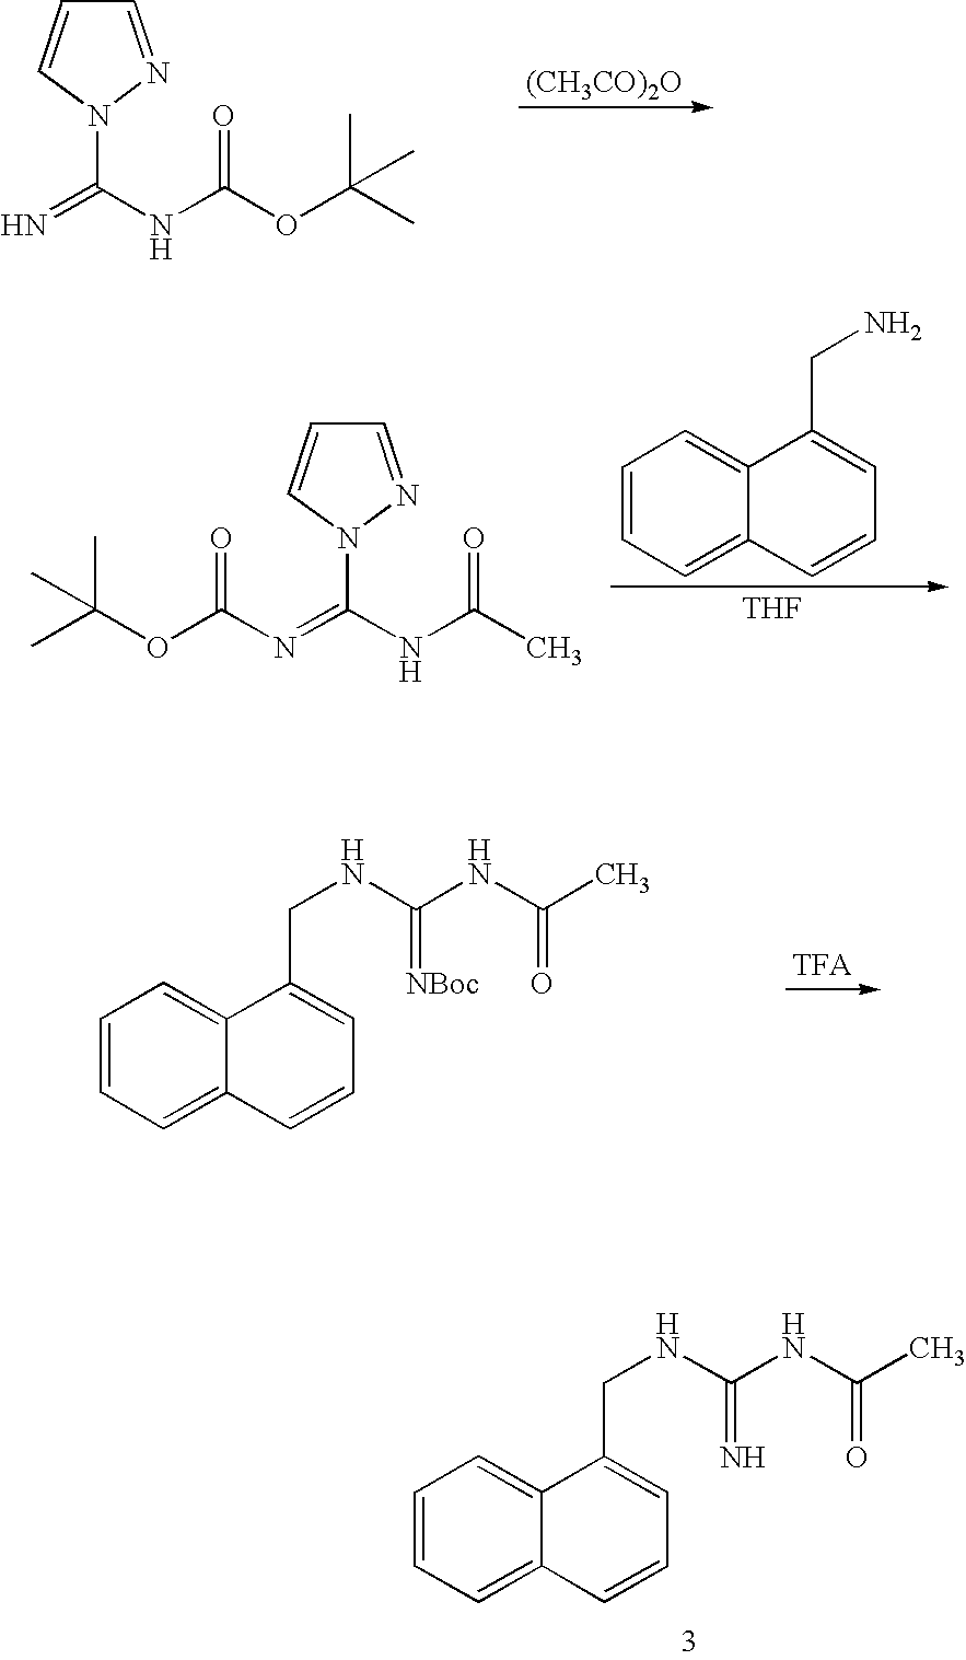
C1=CC=C2C(=C1)C(CNC(NC(C)=O)=[NBoc])=CC=C2.C1=NN(C(NC(OC(C)(C)C)=O)=N)C=C1.[(CH3CO)2O].C1=CC=C2C(=C1)C(CN)=CC=C2.C1=NN(C(NC(C)=O)=NC(OC(C)(C)C)=O)C=C1.[THF].C1=CC=C2C(=C1)C(CNC(NC(C)=O)=N)=CC=C2
